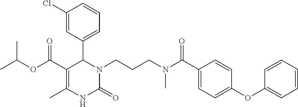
CC(OC(C1=C(C)NC(=O)N(CCCN(C(C2=CC=C(OC3=CC=CC=C3)C=C2)=O)C)C1C1=CC=CC(Cl)=C1)=O)C
